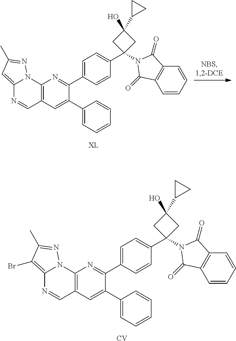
C12=C(C=C(C3=CC=CC=C3)C(C3=CC=C(C4(N5C(=O)C6=C(C=CC=C6)C5=O)CC(O)(C5CC5)C4)C=C3)=N1)C=NC1=C(Br)C(C)=NN21.[CV].C12=C(C=C(C3=CC=CC=C3)C(C3=CC=C(C4(N5C(=O)C6=C(C=CC=C6)C5=O)CC(O)(C5CC5)C4)C=C3)=N1)C=NC1=CC(C)=NN21
